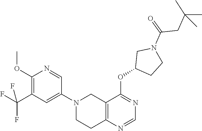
C1(N2CCC3=C(C2)C(OC2CCN(C(CC(C)(C)C)=O)C2)=NC=N3)=CC(C(F)(F)F)=C(OC)N=C1
